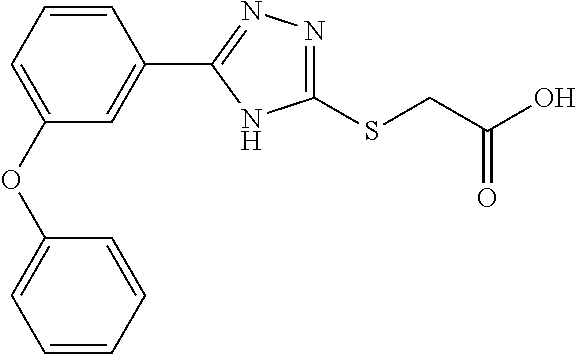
C1(OC2=CC=CC=C2)=CC=CC(C2=NN=C(SCC(O)=O)N2)=C1
